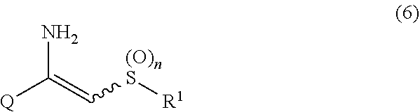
[Q]C(=C[(O)nS][R1])N
